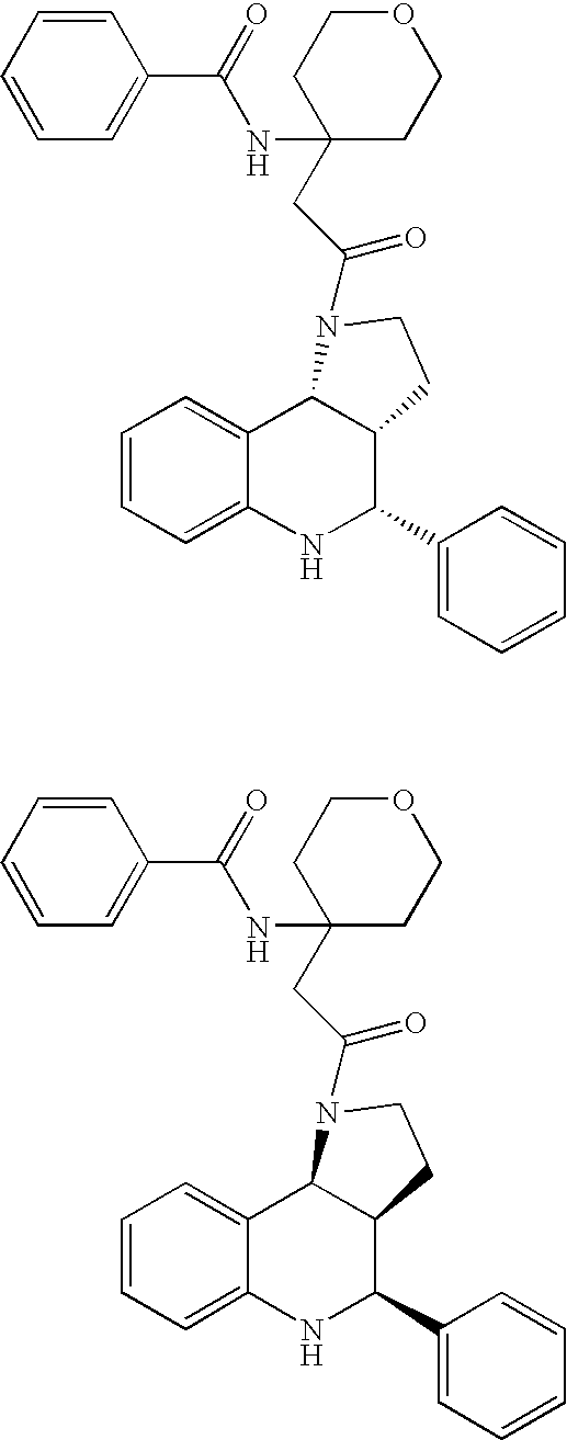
C1=CC=C(C(=O)NC2(CC(N3C4C5=CC=CC=C5NC(C5=CC=CC=C5)C4CC3)=O)CCOCC2)C=C1.C1=CC=C(C(=O)NC2(CC(N3C4C5=CC=CC=C5NC(C5=CC=CC=C5)C4CC3)=O)CCOCC2)C=C1
